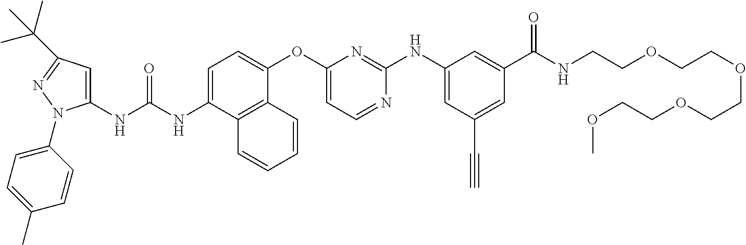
C1(NC(NC2=CC=C(OC3=CC=NC(NC4=CC(C#C)=CC(C(NCCOCCOCCOCCOC)=O)=C4)=N3)C3=C2C=CC=C3)=O)=CC(C(C)(C)C)=NN1C1=CC=C(C)C=C1
